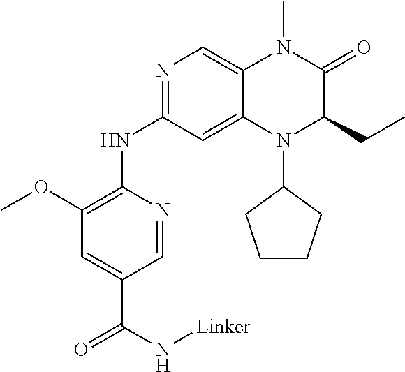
C1=C(C(N[Linker])=O)C=NC(NC2=NC=C3C(=C2)N(C2CCCC2)C(CC)C(=O)N3C)=C1OC
